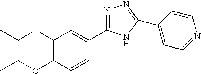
C1(OCC)=C(OCC)C=CC(C2=NN=C(C3=CC=NC=C3)N2)=C1
